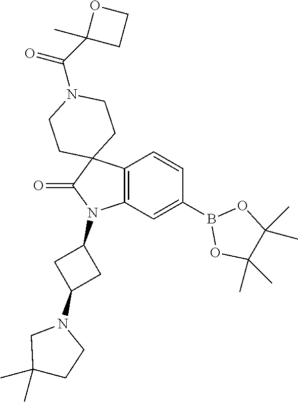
C12=C(C=C(B3OC(C)(C)C(C)(C)O3)C=C1)N(C1CC(N3CC(C)(C)CC3)C1)C(=O)C21CCN(C(=O)C2(C)CCO2)CC1
